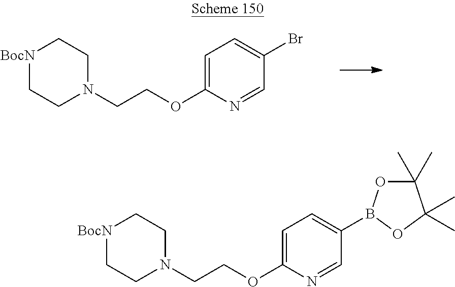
C1=C(OCCN2CC[BocN]CC2)N=CC(Br)=C1.C1=C(OCCN2CC[BocN]CC2)N=CC(B2OC(C)(C)C(C)(C)O2)=C1
